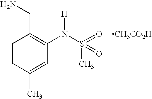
C1=CC(C)=CC(N([H])S(C)(=O)=O)=C1CN.[CH3CO2H]
